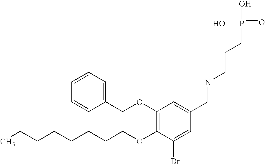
C(COC1=C(OCC2=CC=CC=C2)C=C(CNCCCP(=O)(O)O)C=C1Br)CCCCCC
